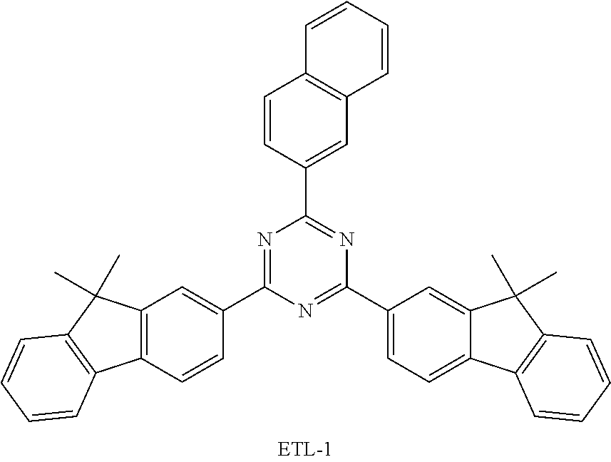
C1(C2=CC3=C(C=C2)C2=C(C3(C)C)C=CC=C2)=NC(C2=CC3=C(C=C2)C=CC=C3)=NC(C2=CC=C3C(=C2)C(C)(C)C2=C3C=CC=C2)=N1
